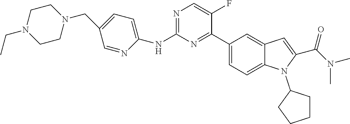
C1=C(CN2CCN(CC)CC2)C=NC(NC2=NC=C(F)C(C3=CC=C4C(=C3)C=C(C(N(C)C)=O)N4C3CCCC3)=N2)=C1
